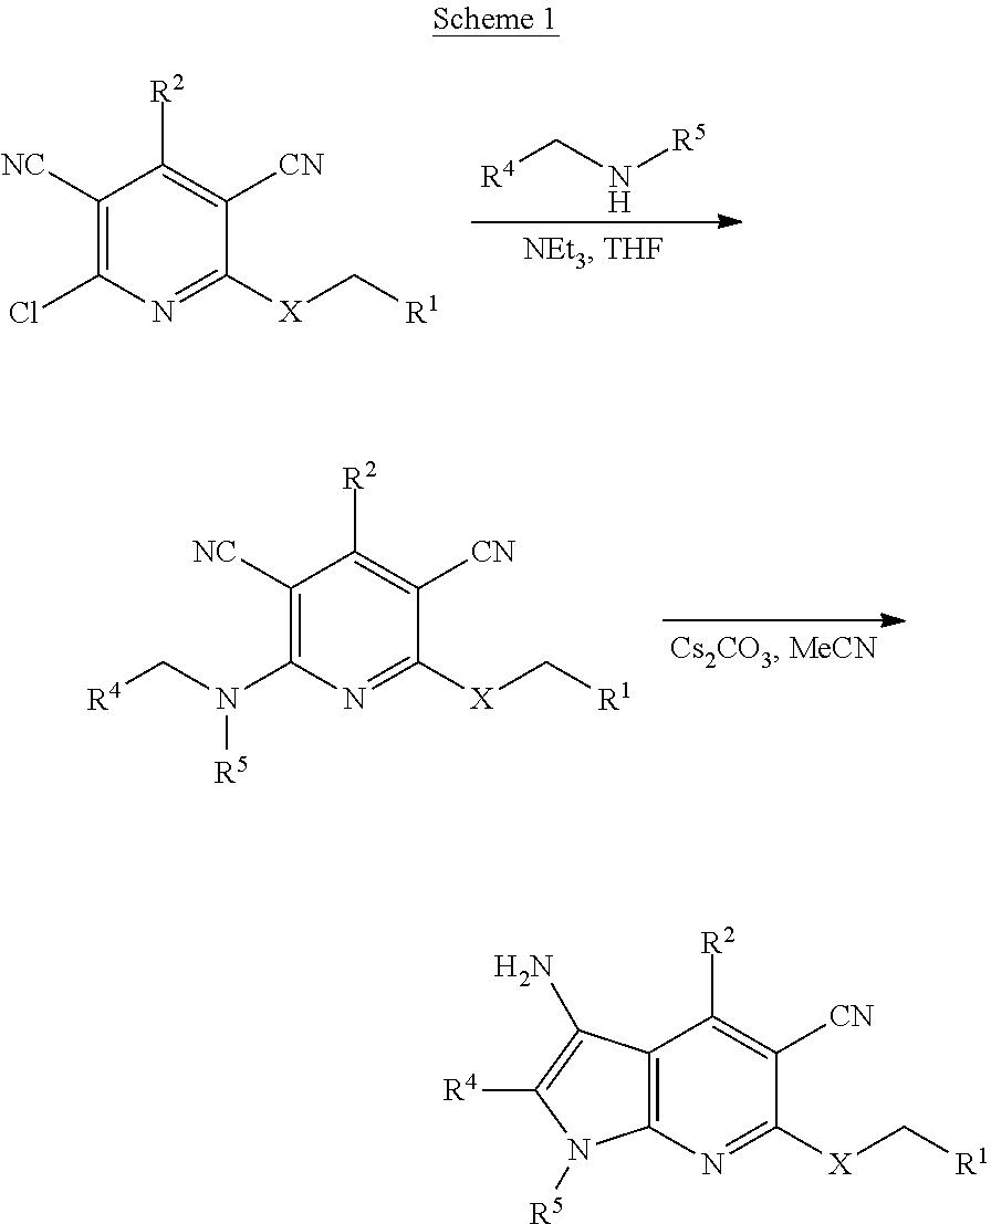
C1([NC])=C(Cl)N=C([X]C[R1])C([CN])=C1[R2].[R4]CN[R5].C1([NC])=C(N(C[R4])[R5])N=C([X]C[R1])C([CN])=C1[R2].C12=C(N=C([X]C[R1])C([CN])=C1[R2])N([R5])C([R4])=C2N
